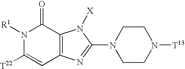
N1([R1])C([T22])=CC2=C(C1=O)N([X])C(N1CCN([T13])CC1)=N2
